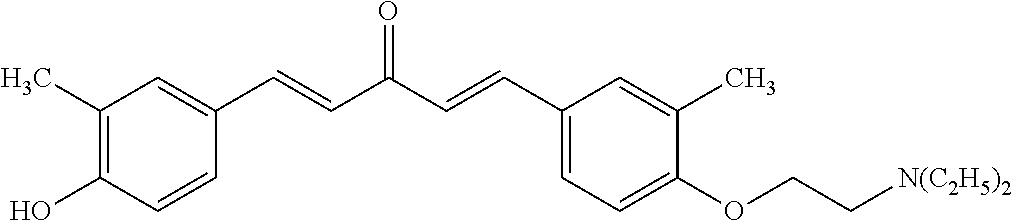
C1(C)=C(O)C=CC(C=CC(C=CC2=CC=C(OCC[N(C2H5)2])C(C)=C2)=O)=C1
